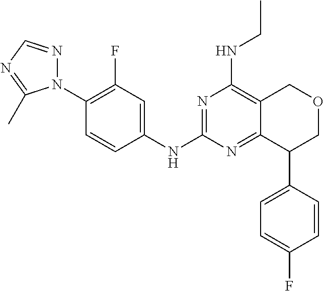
N1(C2=C(F)C=C(NC3=NC(NCC)=C4C(=N3)C(C3=CC=C(F)C=C3)COC4)C=C2)N=CN=C1C
